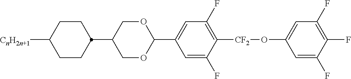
C1([CnH2n+1])CCC(C2COC(C3=CC(F)=C([CF2]OC4=CC(F)=C(F)C(F)=C4)C(F)=C3)OC2)CC1
